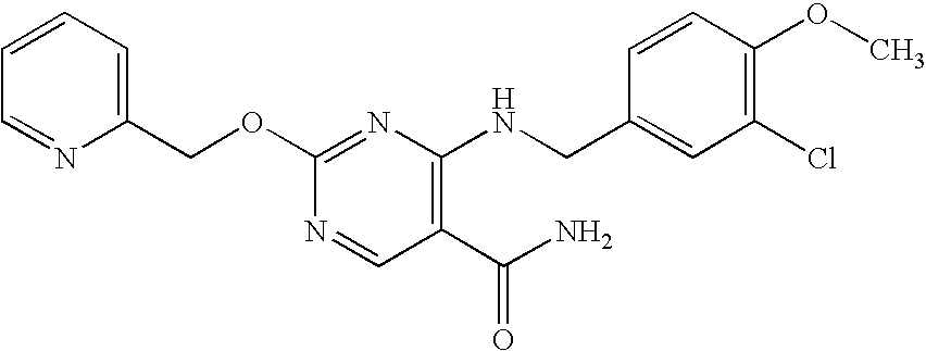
C1(COC2=NC(NCC3=CC(Cl)=C(OC)C=C3)=C(C(=O)N)C=N2)=CC=CC=N1
